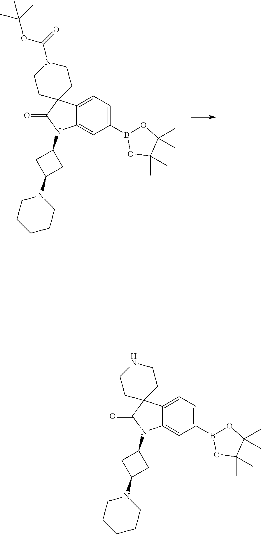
C1(B2OC(C)(C)C(C)(C)O2)=CC=C2C(=C1)N(C1CC(N3CCCCC3)C1)C(=O)C21CCN(C(OC(C)(C)C)=O)CC1.C1(B2OC(C)(C)C(C)(C)O2)=CC=C2C(=C1)N(C1CC(N3CCCCC3)C1)C(=O)C21CCNCC1
